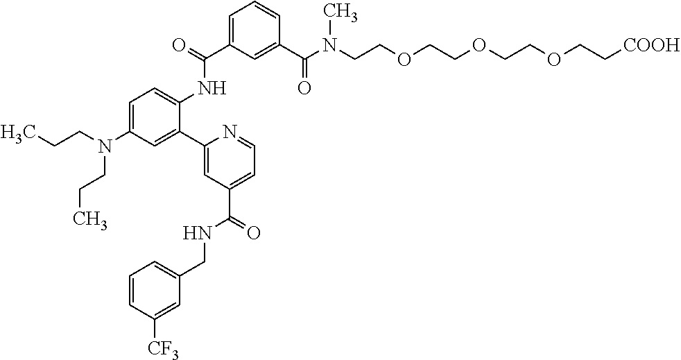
C1=C(C(=O)NC2=CC=C(N(CCC)CCC)C=C2C2=CC(C(NCC3=CC=CC([CF3])=C3)=O)=CC=N2)C=C(C(N(CCOCCOCCOCC[COOH])C)=O)C=C1
